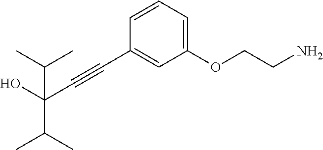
C(C#CC1=CC(OCCN)=CC=C1)(C(C)C)(O)C(C)C
